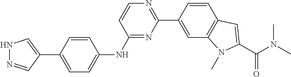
C1=CC(C2=NC=CC(NC3=CC=C(C4=CNN=C4)C=C3)=N2)=CC2=C1C=C(C(N(C)C)=O)N2C
